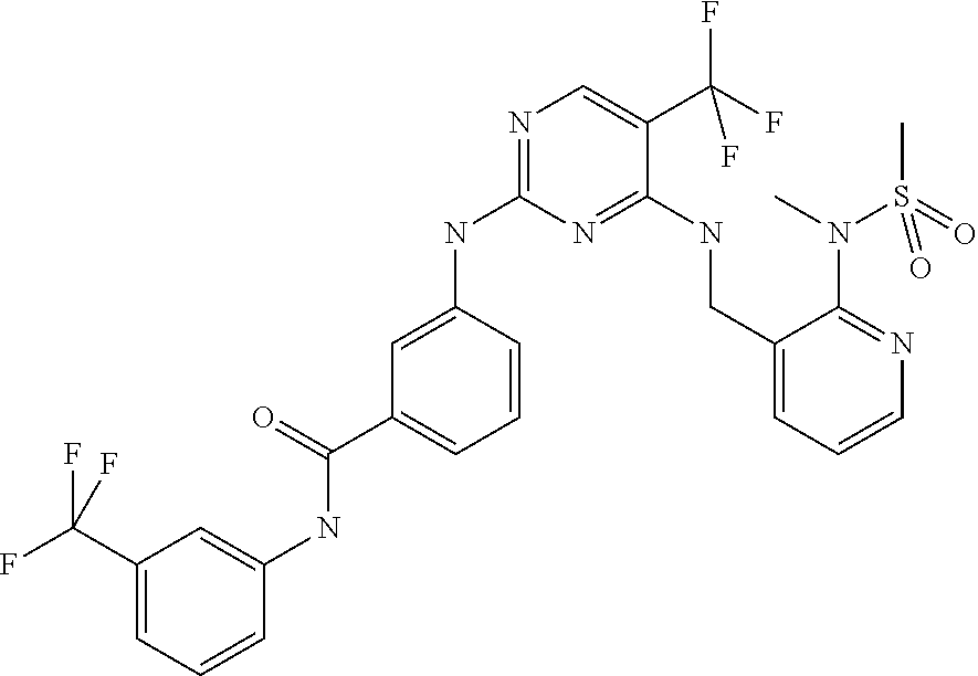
C1=CC(NC2=NC=C(C(F)(F)F)C(NCC3=CC=CN=C3N(S(C)(=O)=O)C)=N2)=CC(C(=O)NC2=CC(C(F)(F)F)=CC=C2)=C1
